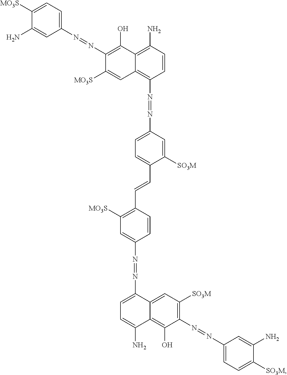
C1(C=CC2=C([MO3S])C=C(N=NC3=CC=C(N)C4=C(O)C(N=NC5=CC=C([SO3M])C(N)=C5)=C([SO3M])C=C34)C=C2)=CC=C(N=NC2=C3C(=C(N)C=C2)C(O)=C(N=NC2=CC=C([MO3S])C(N)=C2)C([MO3S])=C3)C=C1[SO3M]
